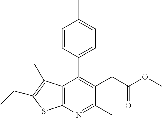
C12=C(N=C(C)C(CC(OC)=O)=C1C1=CC=C(C)C=C1)SC(CC)=C2C
